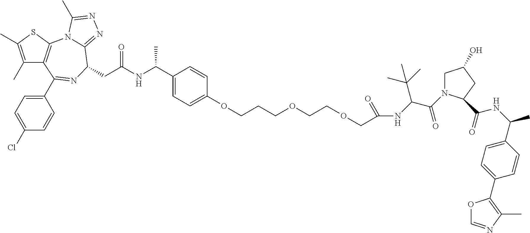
C1(C)=C(C)SC2=C1C(C1=CC=C(Cl)C=C1)=NC(CC(NC(C1=CC=C(OCCCOCCOCC(NC(C(=O)N3CC(O)CC3C(=O)NC(C)C3=CC=C(C4=C(C)N=CO4)C=C3)C(C)(C)C)=O)C=C1)C)=O)C1=NN=C(C)N21
